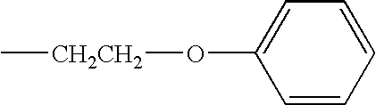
C1=CC=CC=C1O[CH2CH2]C
